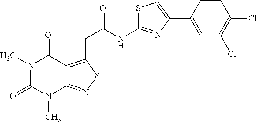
N1(C)C(=O)N(C)C2=NSC(CC(NC3=NC(C4=CC(Cl)=C(Cl)C=C4)=CS3)=O)=C2C1=O
